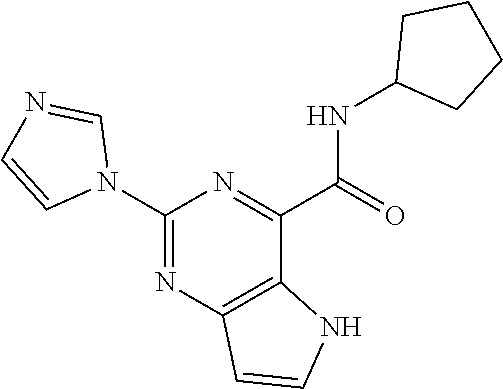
C1(NC(C2=NC(N3C=NC=C3)=NC3=C2NC=C3)=O)CCCC1
